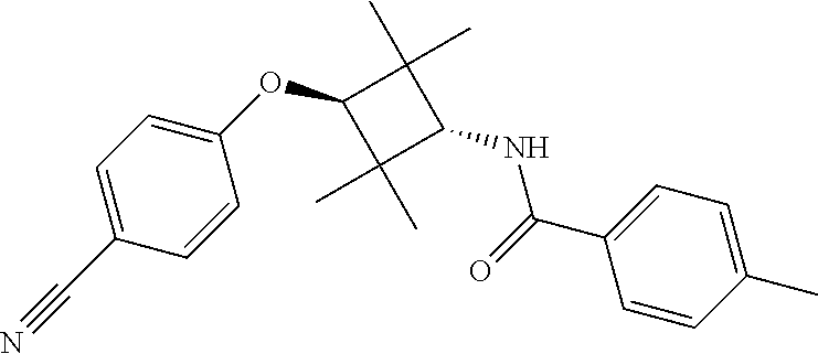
C1=C(C#N)C=CC(OC2C(C)(C)C(NC(C3=CC=C(C)C=C3)=O)C2(C)C)=C1
